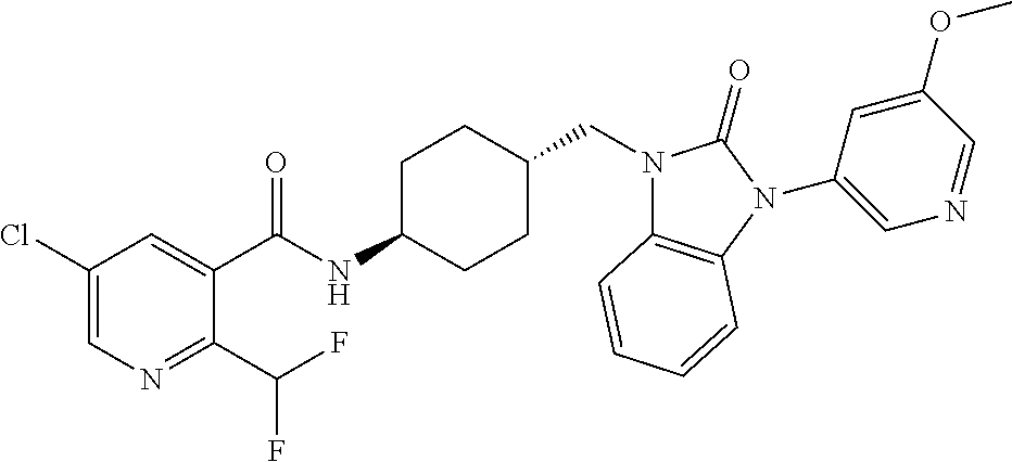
C1(Cl)=CN=C(C(F)F)C(C(NC2CCC(CN3C4=C(N(C5=CN=CC(OC)=C5)C3=O)C=CC=C4)CC2)=O)=C1
